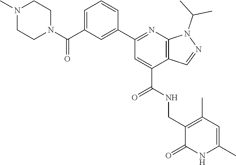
N1(C)CCN(C(C2=CC=CC(C3=NC4=C(C(C(=O)NCC5=C(C)C=C(C)NC5=O)=C3)C=NN4C(C)C)=C2)=O)CC1
